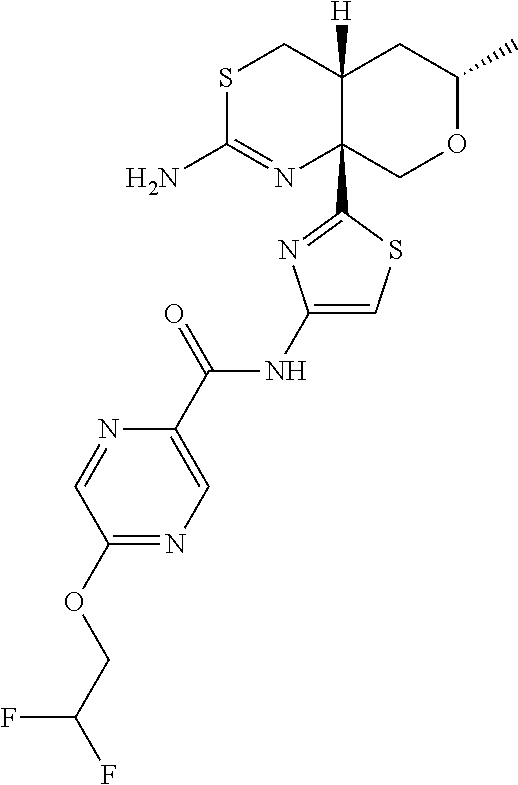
S1C(N)=NC2(C3=NC(NC(C4=CN=C(OCC(F)F)C=N4)=O)=CS3)C([H])(C1)CC(C)OC2
